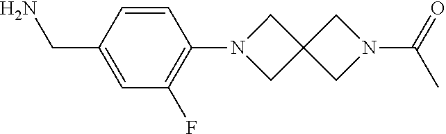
C1(CN)=CC(F)=C(N2CC3(C2)CN(C(=O)C)C3)C=C1
